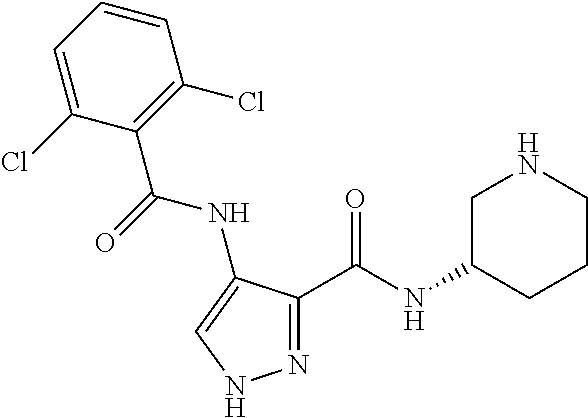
N1=C(C(NC2CCCNC2)=O)C(NC(=O)C2=C(Cl)C=CC=C2Cl)=CN1
